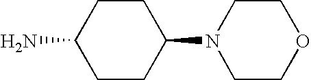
C1(N)CCC(N2CCOCC2)CC1
